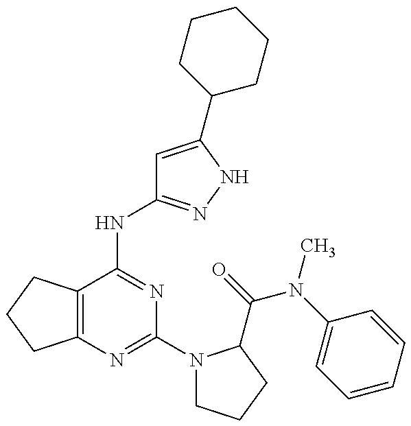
C12=C(C(NC3=NNC(C4CCCCC4)=C3)=NC(N3CCCC3C(=O)N(C3=CC=CC=C3)C)=N1)CCC2
